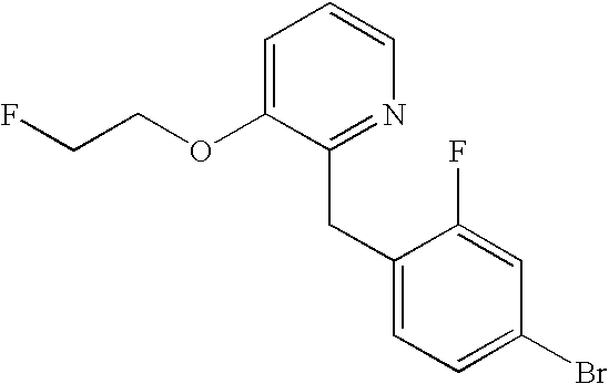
C1=C(OCCF)C(CC2=CC=C(Br)C=C2F)=NC=C1
